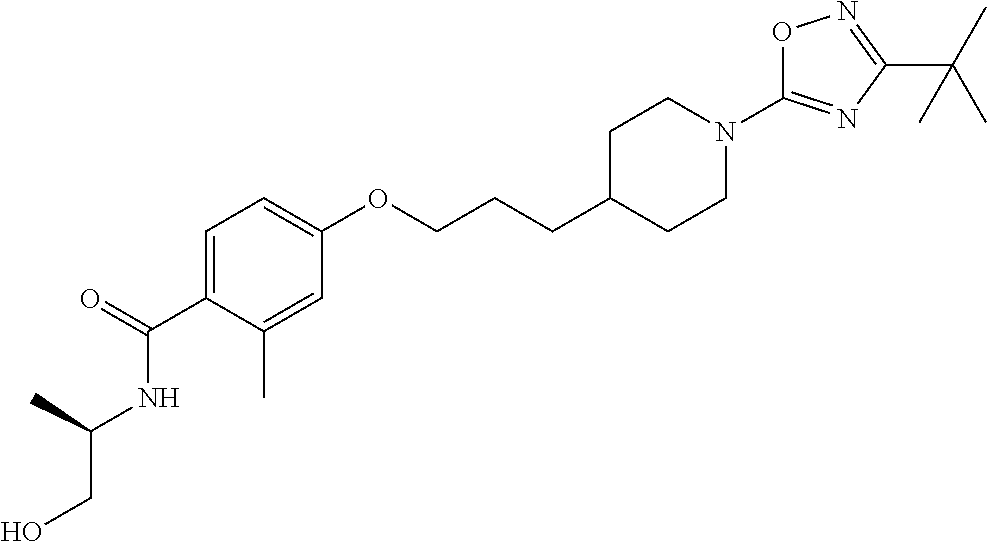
C1=C(C(=O)NC(C)CO)C(C)=CC(OCCCC2CCN(C3=NC(C(C)(C)C)=NO3)CC2)=C1
